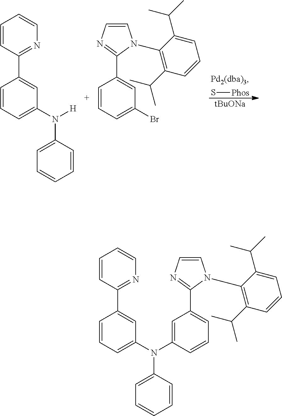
[tBuONa].S[Phos].[Pd2(dba)3].C1=CC=C(N([H])C2=CC=CC=C2)C=C1C1=NC=CC=C1.C1=CC=C(Br)C=C1C1=NC=CN1C1=C(C(C)C)C=CC=C1C(C)C.C1=CC=C(N(C2=CC=CC=C2)C2=CC(C3=NC=CN3C3=C(C(C)C)C=CC=C3C(C)C)=CC=C2)C=C1C1=NC=CC=C1
